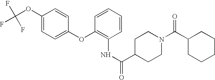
C1(OC(F)(F)F)=CC=C(OC2=C(NC(C3CCN(C(C4CCCCC4)=O)CC3)=O)C=CC=C2)C=C1
